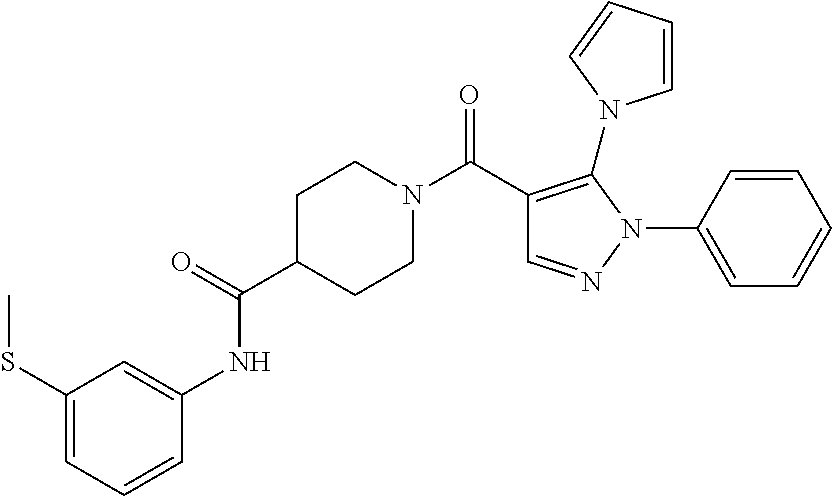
C1(C(N2CCC(C(=O)NC3=CC(SC)=CC=C3)CC2)=O)=C(N2C=CC=C2)N(C2=CC=CC=C2)N=C1
